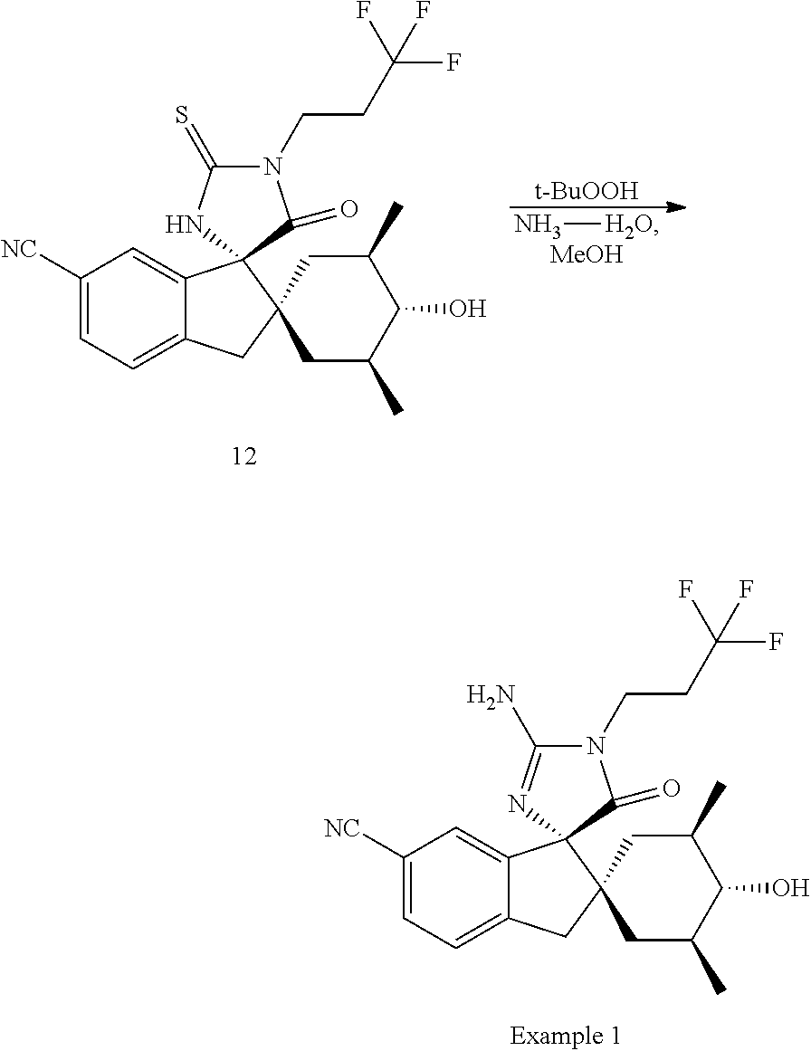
C1([NC])=CC=C2C(=C1)C1(C3(C2)CC(C)C(O)C(C)C3)NC(=S)N(CCC(F)(F)F)C1=O.N[H2O].[MeOH].[t-BuOOH].C1([NC])=CC=C2C(=C1)C1(C3(C2)CC(C)C(O)C(C)C3)N=C(N)N(CCC(F)(F)F)C1=O
